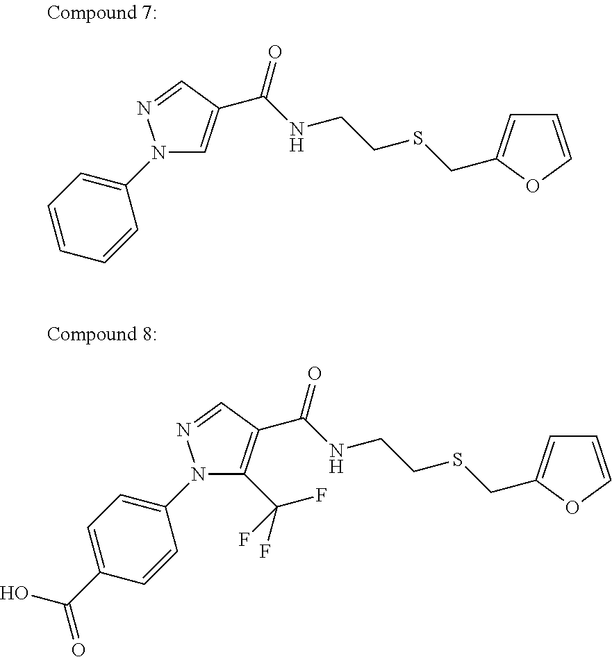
N1(C2=CC=CC=C2)C=C(C(NCCSCC2=CC=CO2)=O)C=N1.N1(C2=CC=C(C(=O)O)C=C2)C(C(F)(F)F)=C(C(NCCSCC2=CC=CO2)=O)C=N1
